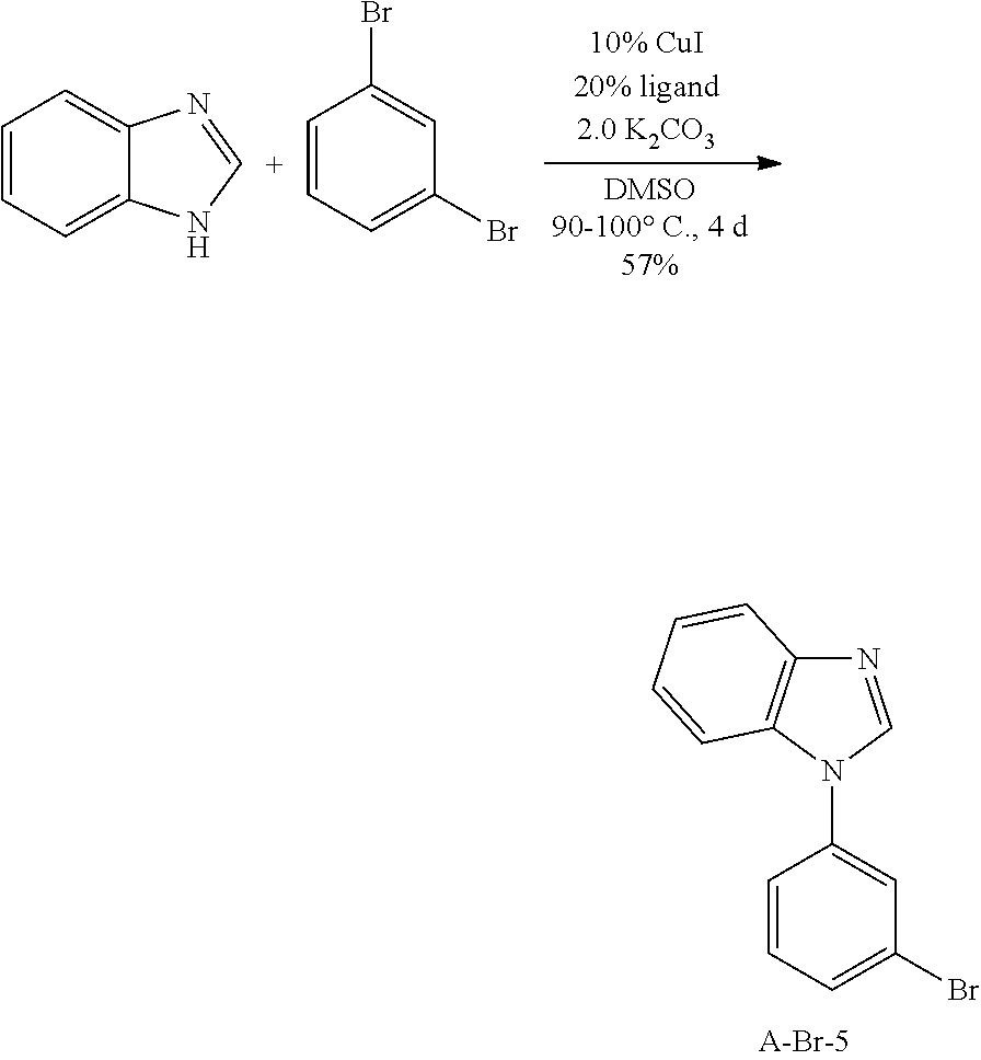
C1=CC=C(Br)C=C1Br.C12=CC=CC=C1N[C+]=N2.C1=CC=C(Br)C=C1N1C=NC2=C1C=CC=C2
